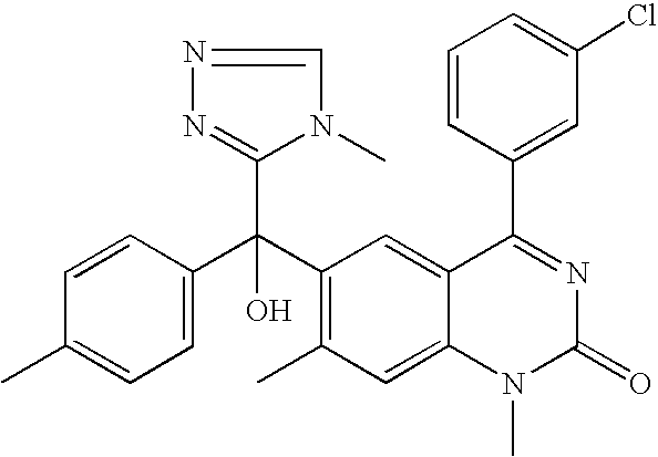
C1=C(C)C=CC(C(C2=C(C)C=C3C(=C2)C(C2=CC(Cl)=CC=C2)=NC(=O)N3C)(C2=NN=CN2C)O)=C1
